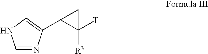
C1=NC(C2C([T])([R3])C2)=CN1
